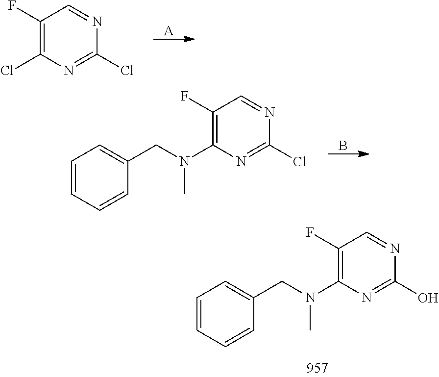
[A].C1(F)=C(Cl)N=C(Cl)N=C1.B.C1(F)=C(N(CC2=CC=CC=C2)C)N=C(Cl)N=C1.C1(F)=C(N(CC2=CC=CC=C2)C)N=C(O)N=C1
